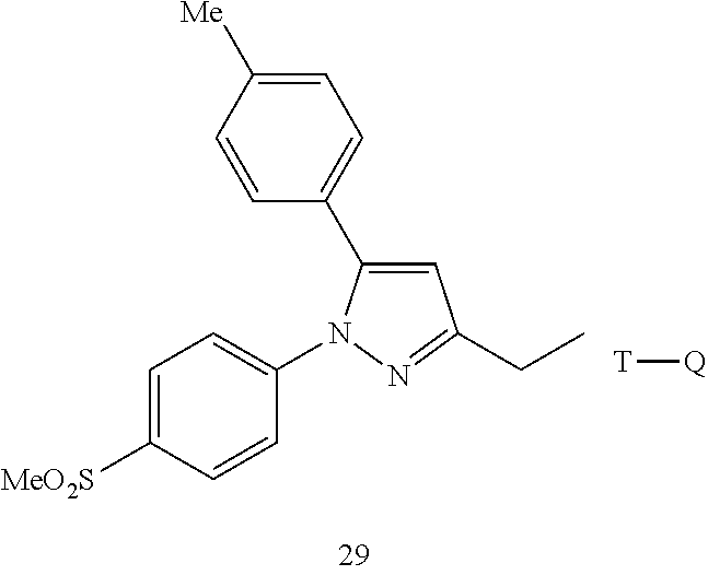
C1=C([MeO2S])C=CC(N2C(C3=CC=C([Me])C=C3)=CC(CC)=N2)=C1.[T][Q]
